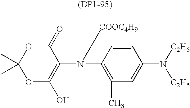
O1C(O)=C(N(C2=C(C)C=C(N([C2H5])[C2H5])C=C2)[COOC4H9])C(=O)OC1(C)C
